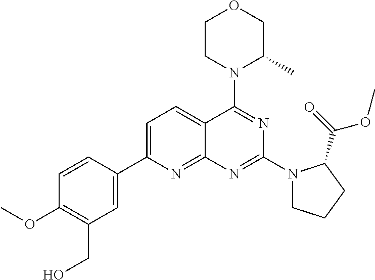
C1=C(C2=CC(CO)=C(OC)C=C2)N=C2C(=C1)C(N1C(C)COCC1)=NC(N1CCCC1C(OC)=O)=N2
